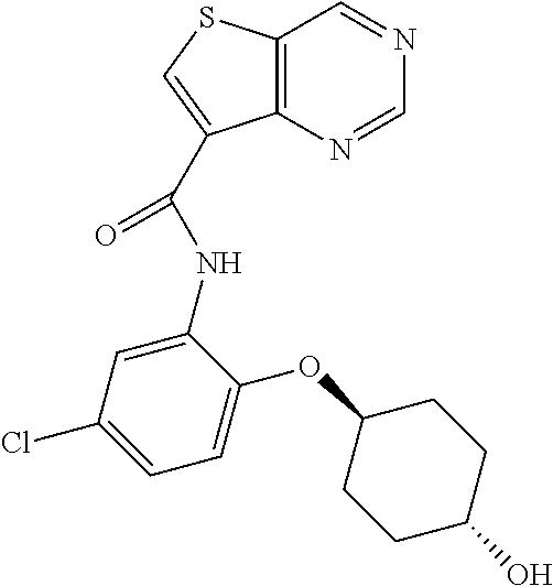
C12=C(SC=C1C(=O)NC1=CC(Cl)=CC=C1OC1CCC(O)CC1)C=NC=N2
